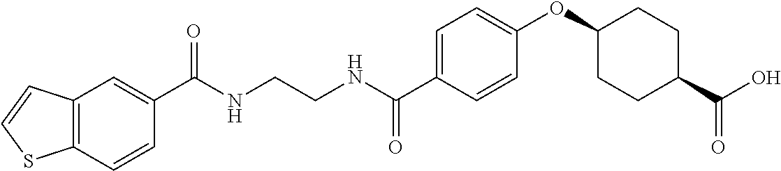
C1(C(NCCNC(C2=CC=C(OC3CCC(C(O)=O)CC3)C=C2)=O)=O)=CC2=C(C=C1)SC=C2
